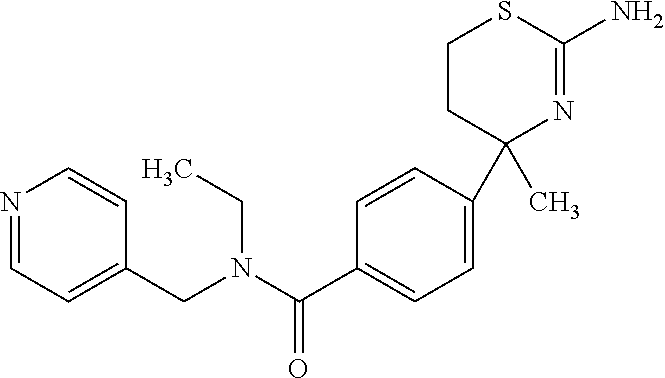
N1=CC=C(CN(C(C2=CC=C(C3(C)N=C(N)SCC3)C=C2)=O)CC)C=C1
